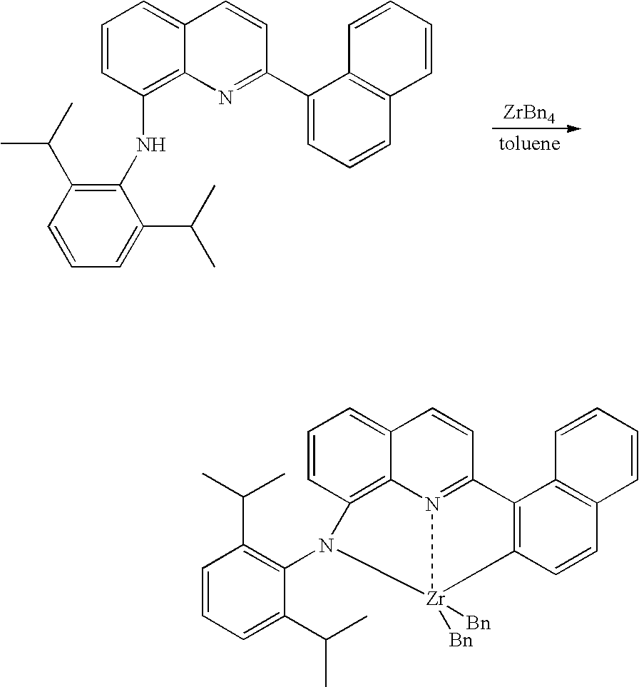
[ZrBn4].C1=CC(NC2=C(C(C)C)C=CC=C2C(C)C)=C2C(=C1)C=CC(C1=CC=CC3=C1C=CC=C3)=N2.C1=CC2=C3C(=C1)C=CC1=N3[Zr]([Bn])([Bn])(N2C2=C(C(C)C)C=CC=C2C(C)C)C2=C1C1=C(C=C2)C=CC=C1
